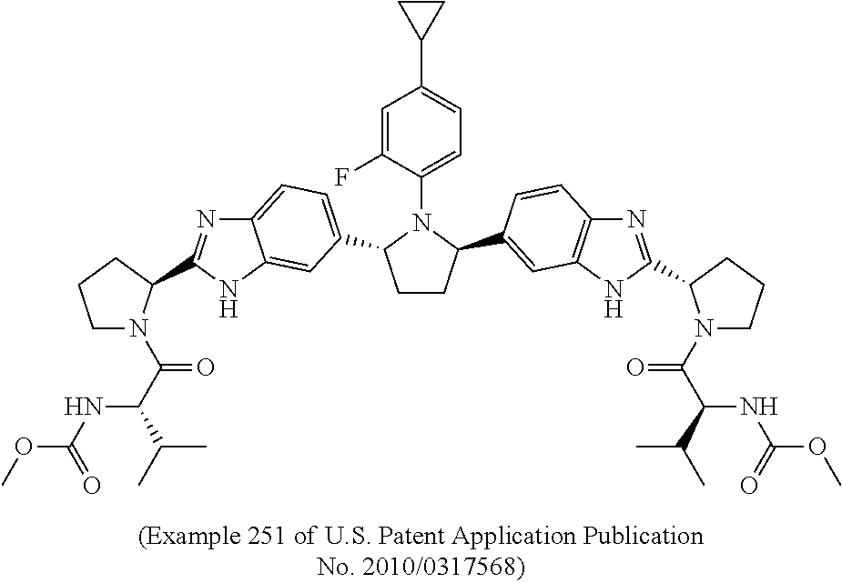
C1CC(C2=CC3=C(N=C(C4N(C(C(NC(OC)=O)C(C)C)=O)CCC4)N3)C=C2)N(C2=CC=C(C3CC3)C=C2F)C1C1=CC=C2N=C(C3N(C(C(NC(OC)=O)C(C)C)=O)CCC3)NC2=C1
